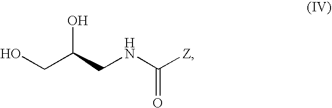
OCC(CNC([Z])=O)O
